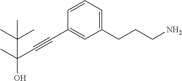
C1=CC=C(CCCN)C=C1C#CC(C)(O)C(C)(C)C
